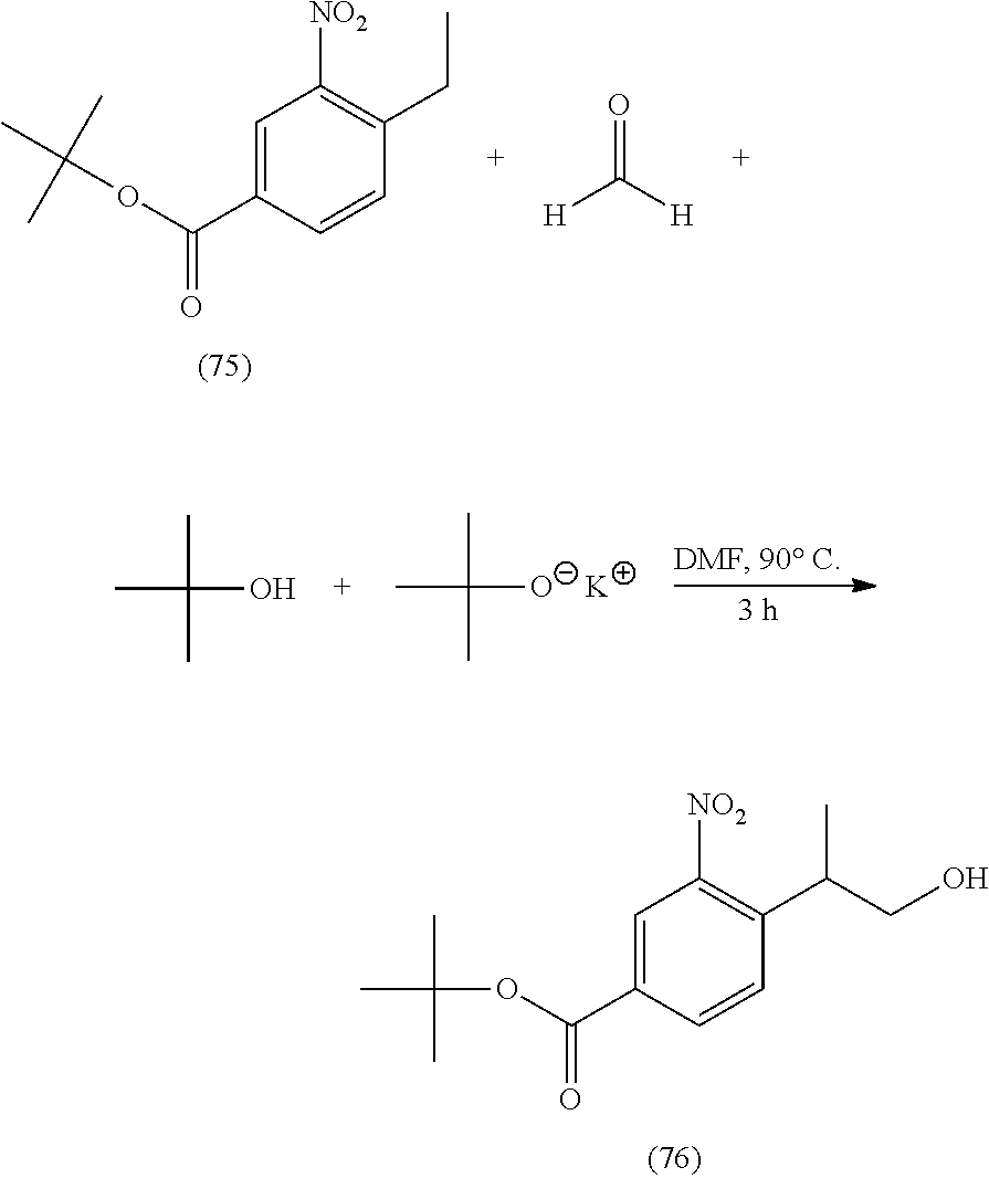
C1=C(C(=O)OC(C)(C)C)C=CC(CC)=C1[NO2].[H]C([H])=O.CC(C)([O-])C.[K].CC(C)(O)C.C1=C(C(=O)OC(C)(C)C)C=CC(C(C)CO)=C1[NO2]
